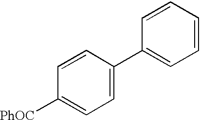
C1(C2=CC=C([PhOC])C=C2)=CC=CC=C1
